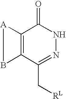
C12=C(C(C[RL])=NNC1=O)B[A]2
